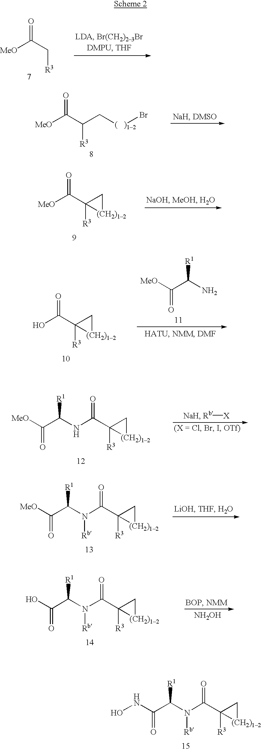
[MeO]C(C[R3])=O.[MeO]C(C([R3])C[(   )12]Br)=O.[MeO]C(C1([R3])[(CH2)12]C1)=O.OC(C1([R3])[(CH2)12]C1)=O.[MeO]C(C(N)[R1])=O.N(C(C1([R3])[(CH2)12]C1)=O)C(C([MeO])=O)[R1].[Rb][X].N(C(C1([R3])[(CH2)12]C1)=O)(C(C([MeO])=O)[R1])[Rb].N(C(C1([R3])[(CH2)12]C1)=O)(C(C(O)=O)[R1])[Rb].[NH2OH].N(C(C1([R3])[(CH2)12]C1)=O)(C(C(NO)=O)[R1])[Rb]
